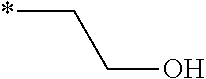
C(CO)*
